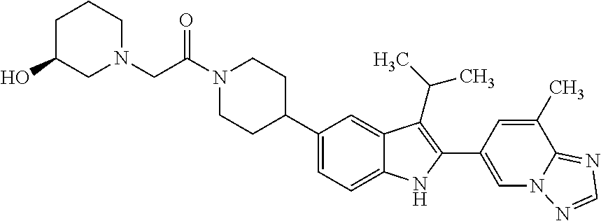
N1(C(=O)CN2CC(O)CCC2)CCC(C2=CC=C3C(=C2)C(C(C)C)=C(C2=CN4C(=NC=N4)C(C)=C2)N3)CC1
